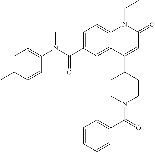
C1(N(C(C2=CC=C3C(=C2)C(C2CCN(C(=O)C4=CC=CC=C4)CC2)=CC(=O)N3CC)=O)C)=CC=C(C)C=C1
